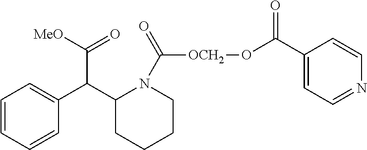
C1=CC=CC(C(C2CCCCN2C([OCH2]OC(C2=CC=NC=C2)=O)=O)C([MeO])=O)=C1
